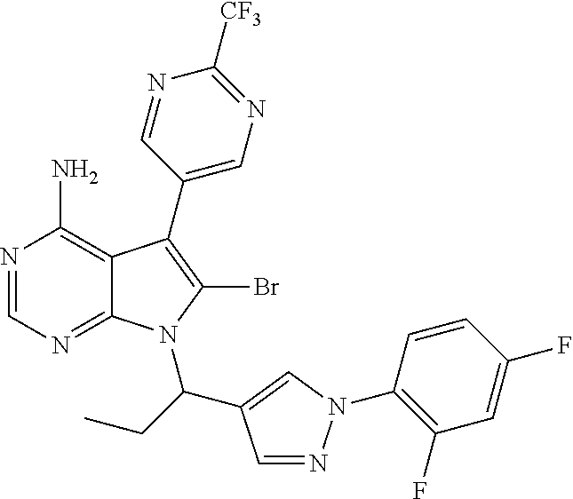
N1=CN=C2C(=C1N)C(C1=CN=C([CF3])N=C1)=C(Br)N2C(C1=CN(C2=C(F)C=C(F)C=C2)N=C1)CC
